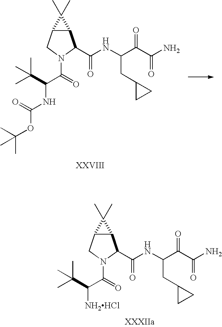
CC(C(C(N1CC2C(C1C(NC(CC1CC1)C(C(N)=O)=O)=O)C2(C)C)=O)[NH2HCl])(C)C.CC(C(C(N1CC2C(C1C(NC(CC1CC1)C(C(N)=O)=O)=O)C2(C)C)=O)NC(=O)OC(C)(C)C)(C)C
